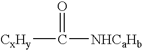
[CxHy]C([NHCaHb])=O
